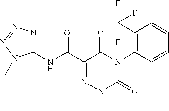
C1(NC(C2=NN(C)C(=O)N(C3=C(C(F)(F)F)C=CC=C3)C2=O)=O)=NN=NN1C
